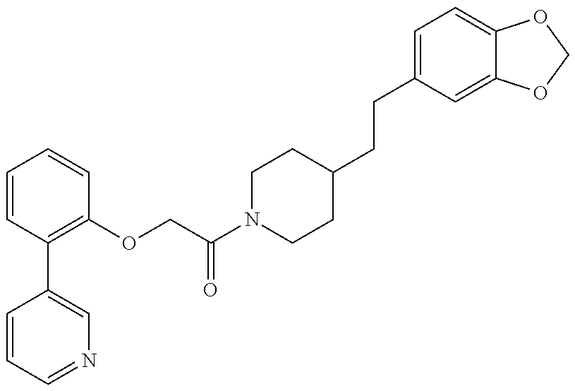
C1=CC=NC=C1C1=C(OCC(N2CCC(CCC3=CC=C4C(=C3)OCO4)CC2)=O)C=CC=C1
